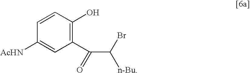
C1=CC(O)=C(C(=O)C(Br)[n-Bu])C=C1[AcHN]
